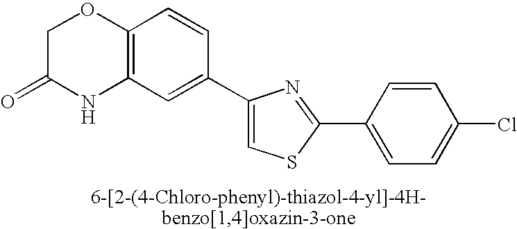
C1C(=O)NC2=C(O1)C=CC(C1=CSC(C3=CC=C(Cl)C=C3)=N1)=C2
